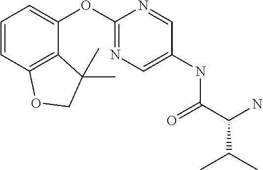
C1=CC2=C(C(OC3=NC=C(NC(C(N)C(C)C)=O)C=N3)=C1)C(C)(C)CO2
